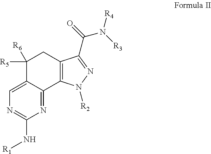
N1=C(N[R1])N=C2C(=C1)C([R5])([R6])CC1=C2N([R2])N=C1C(=O)N([R3])[R4]
